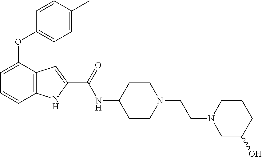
O(C1=CC=C(C)C=C1)C1=CC=CC2=C1C=C(C(NC1CCN(CCN3CC(O)CCC3)CC1)=O)N2
